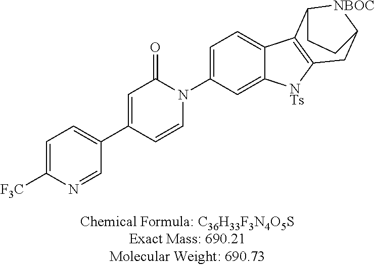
C1=C([F3C])N=CC(C2=CC(=O)N(C3=CC=C4C(=C3)[NTs]C3=C4C4[NBOC]C(C3)CC4)C=C2)=C1
